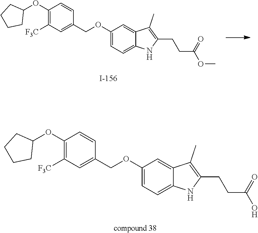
C1(OC2CCCC2)=C([F3C])C=C(COC2=CC=C3C(=C2)C(C)=C(CCC(=O)OC)N3)C=C1.C1(OC2CCCC2)=C([F3C])C=C(COC2=CC=C3C(=C2)C(C)=C(CCC(O)=O)N3)C=C1
